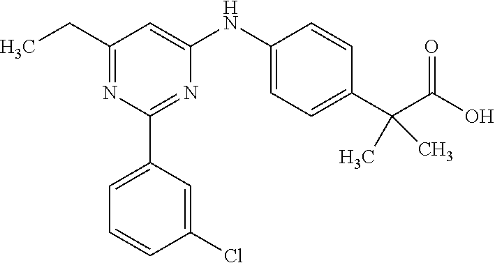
C1(CC)=NC(C2=CC=CC(Cl)=C2)=NC(NC2=CC=C(C(C(O)=O)(C)C)C=C2)=C1
